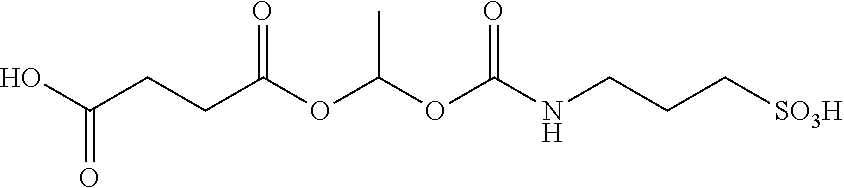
OC(CCC(OC(OC(NCCC[SO3H])=O)C)=O)=O
